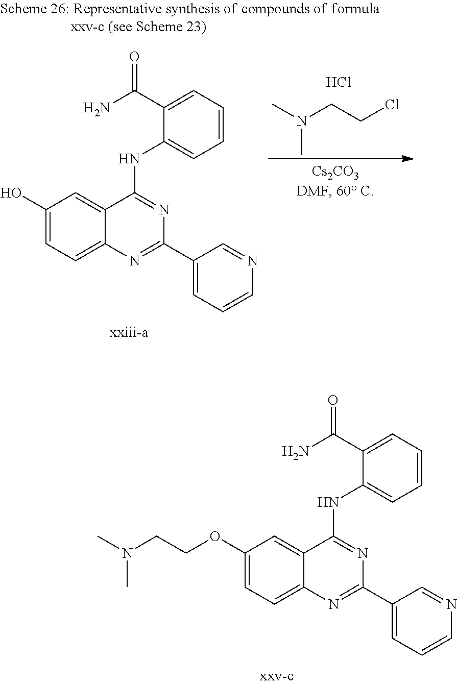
NC(C1=CC=CC=C1NC1=NC(C2=CC=CN=C2)=NC2=CC=C(OCCN(C)C)C=C12)=O.NC(C1=CC=CC=C1NC1=NC(C2=CC=CN=C2)=NC2=CC=C(O)C=C12)=O.CN(CCCl)C.Cl
